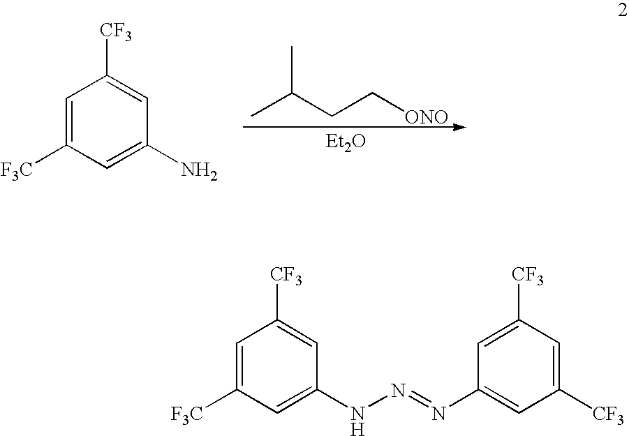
CC(CC[ONO])C.[Et2O].C1=C([F3C])C=C(N)C=C1[CF3].C1=C([F3C])C=C(NN=NC2=CC([CF3])=CC([CF3])=C2)C=C1[CF3]
